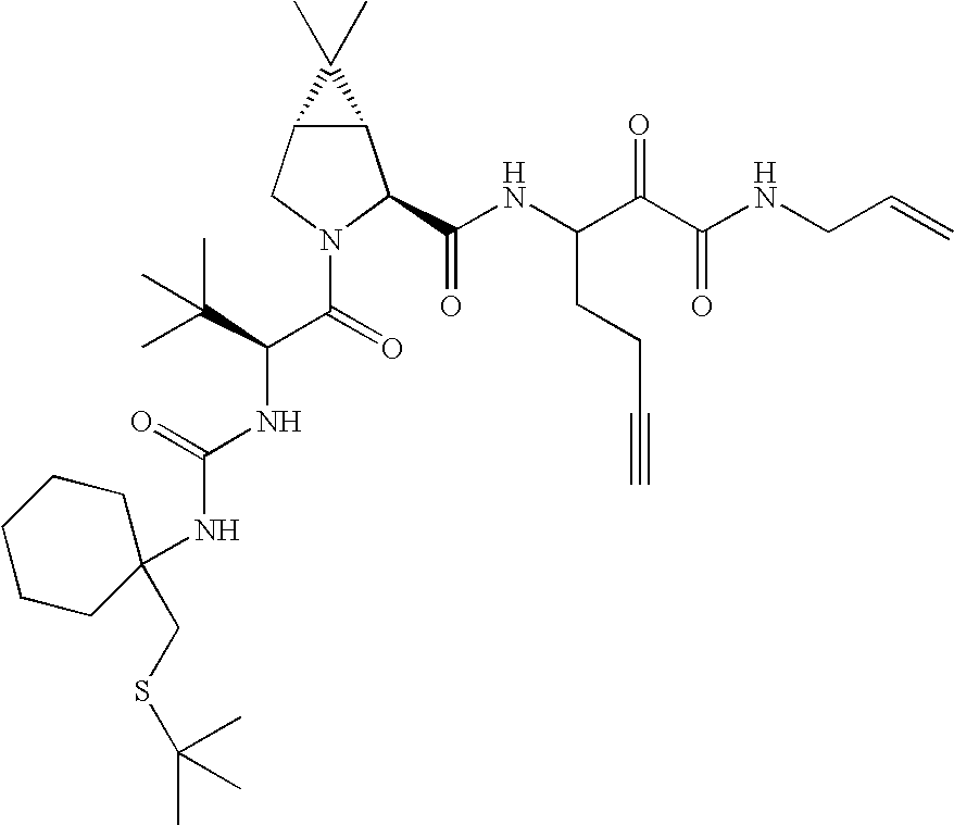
C12C(CN(C(=O)C(C(C)(C)C)NC(NC3(CSC(C)(C)C)CCCCC3)=O)C1C(NC(C(C(NCC=C)=O)=O)CCC#C)=O)C2(C)C
